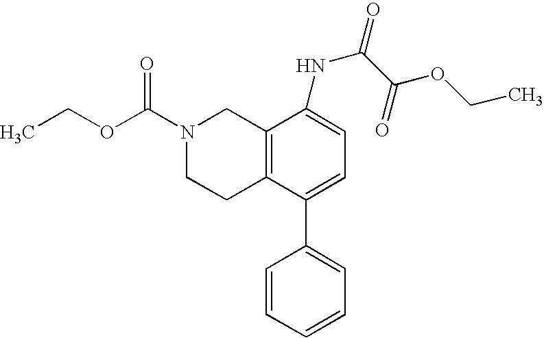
C12=C(C(C3=CC=CC=C3)=CC=C1NC(=O)C(OCC)=O)CCN(C(OCC)=O)C2
